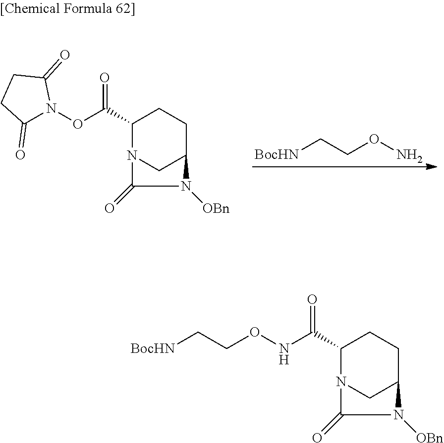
C1(C(ON2C(=O)CCC2=O)=O)N2CC(CC1)N([OBn])C2=O.[BocHN]CCON.C1(C(NOCC[BocHN])=O)N2CC(CC1)N([OBn])C2=O
